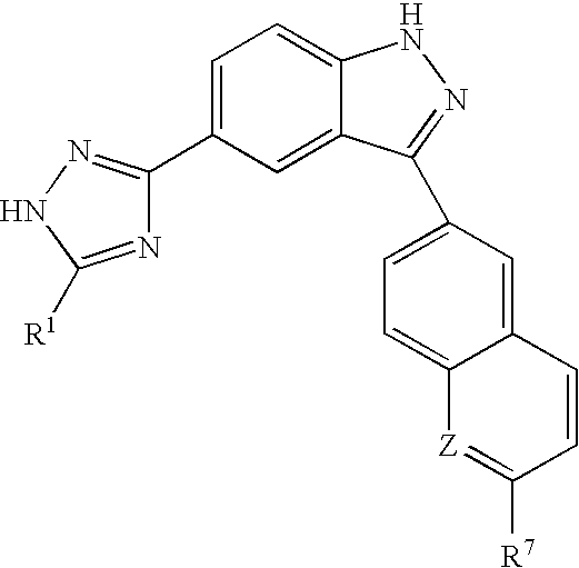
C1=C(C2=NNC([R1])=N2)C=C2C(=C1)NN=C2C1=CC=C2C(=C1)C=CC([R7])=[Z]2
